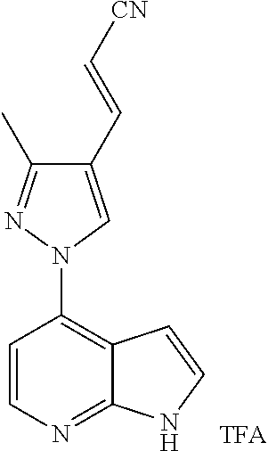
C1=CN=C2C(=C1N1C=C(C=C[CN])C(C)=N1)C=CN2
